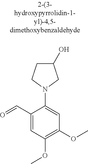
C1(O)CCN(C2=CC(OC)=C(OC)C=C2C=O)C1
